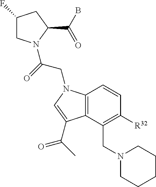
C1(F)CN(C(=O)CN2C3=C(C(CN4CCCCC4)=C([R32])C=C3)C(C(=O)C)=C2)C(C(B)=O)C1
